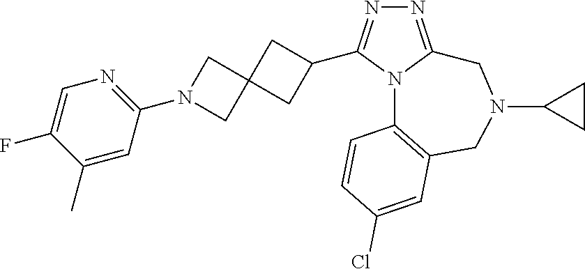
N1=C2N(C(C3CC4(C3)CN(C3=NC=C(F)C(C)=C3)C4)=N1)C1=C(CN(C3CC3)C2)C=C(Cl)C=C1
